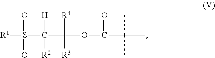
[R1]S(C(C(OC(=O)C(C)(C)C)([R4])[R3])([H])[R2])(=O)=O
